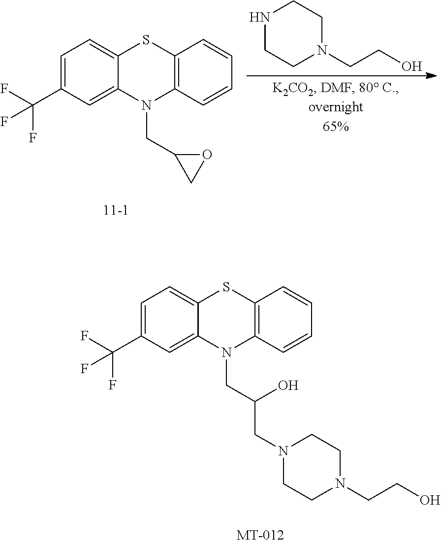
C12=CC=C(C(F)(F)F)C=C1N(CC(CN1CCN(CCO)CC1)O)C1=C(S2)C=CC=C1.C12=CC=C(C(F)(F)F)C=C1N(CC1CO1)C1=C(S2)C=CC=C1.N1CCN(CCO)CC1
